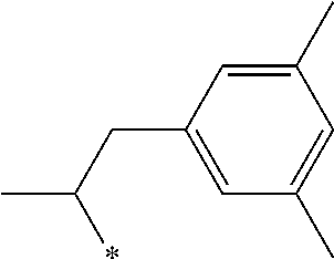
C1=C(CC(C)*)C=C(C)C=C1C
